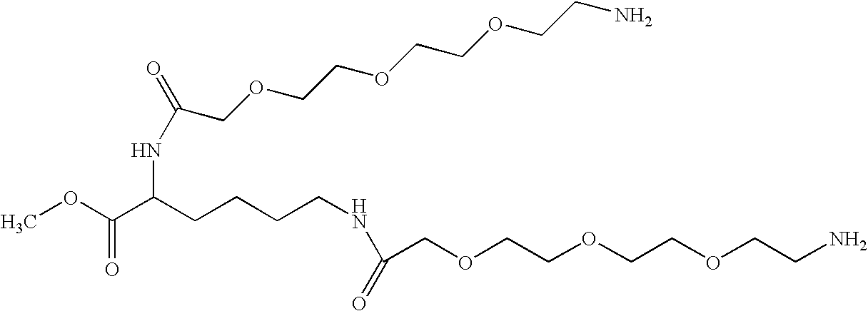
O(CCOCCOCCN)CC(=O)NCCCCC(C(OC)=O)NC(=O)COCCOCCOCCN
